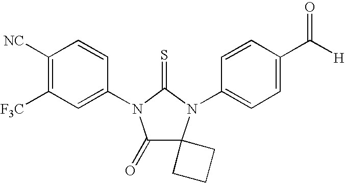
C1([NC])=C([F3C])C=C(N2C(=O)C3(N(C4=CC=C(C([H])=O)C=C4)C2=S)CCC3)C=C1
